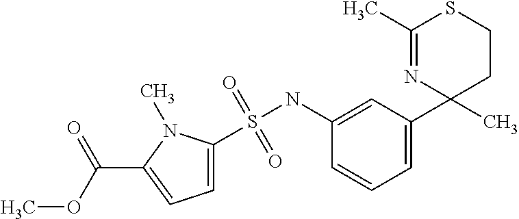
C1(NS(C2=CC=C(C(OC)=O)N2C)(=O)=O)=CC(C2(C)CCSC(C)=N2)=CC=C1
